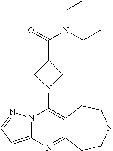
N12C(=CC=N1)N=C1C(=C2N2CC(C(=O)N(CC)CC)C2)CCNCC1
